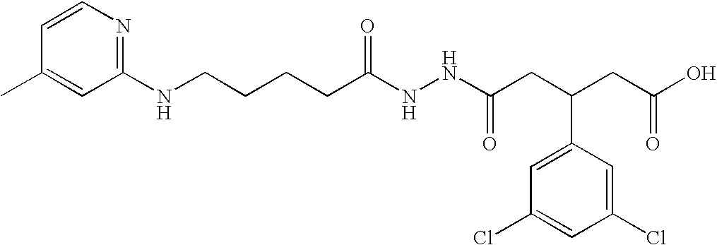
CC1=CC(NCCCCC(NNC(CC(CC(O)=O)C2=CC(Cl)=CC(Cl)=C2)=O)=O)=NC=C1
